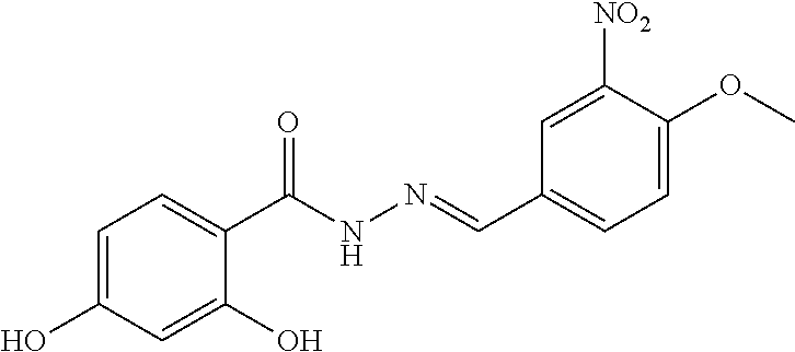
C1=C(O)C=C(O)C(C(NN=CC2=CC=C(OC)C([NO2])=C2)=O)=C1
